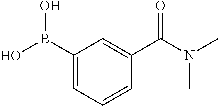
C1(B(O)O)=CC=CC(C(N(C)C)=O)=C1
